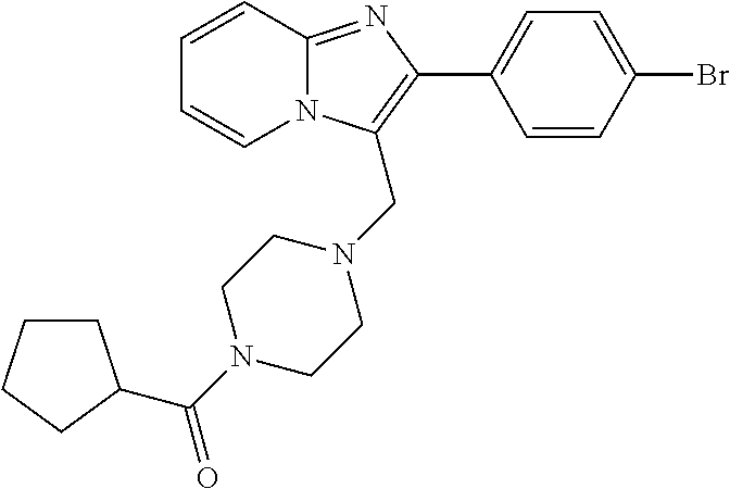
BrC1=CC=C(C2=C(CN3CCN(C(=O)C4CCCC4)CC3)N3C(=N2)C=CC=C3)C=C1
